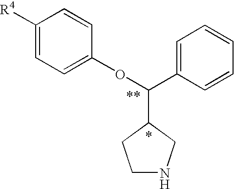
C1([R4])=CC=C(OC(C2=CC=CC=C2)C2CNCC2)C=C1
